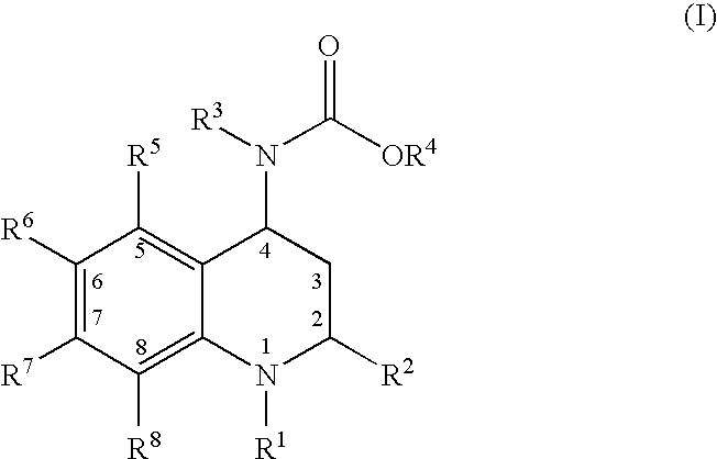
C1([R6])=C([R7])C([R8])=C2C(=C1[R5])C(N([R3])C([OR4])=O)CC([R2])N2[R1]
